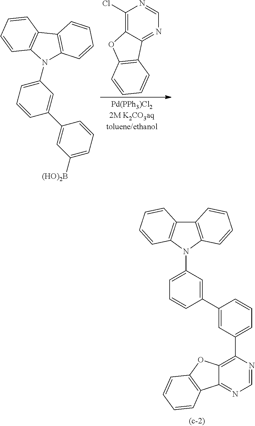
C12=C(N(C3=CC=CC(C4=CC(C5=C6C(=NC=N5)C5=C(O6)C=CC=C5)=CC=C4)=C3)C3=C1C=CC=C3)C=CC=C2.C1(Cl)=C2C(=NC=N1)C1=C(O2)C=CC=C1.C1(N2C3=C(C4=C2C=CC=C4)C=CC=C3)=CC=CC(C2=CC([(HO)2B])=CC=C2)=C1
